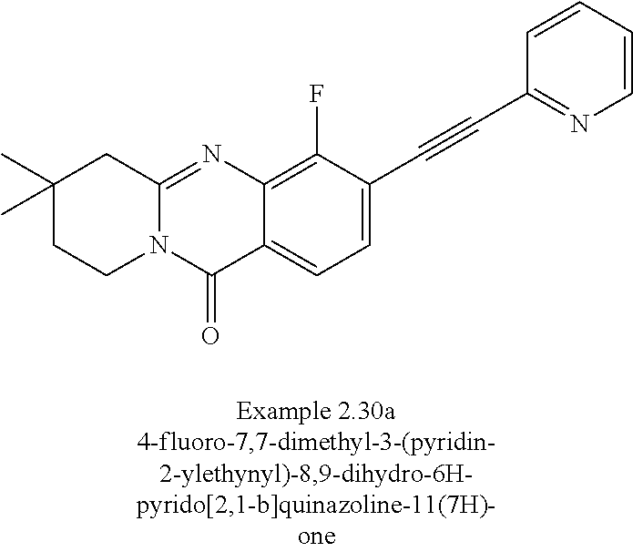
N12C(=NC3=C(F)C(C#CC4=NC=CC=C4)=CC=C3C1=O)CC(C)(C)CC2
